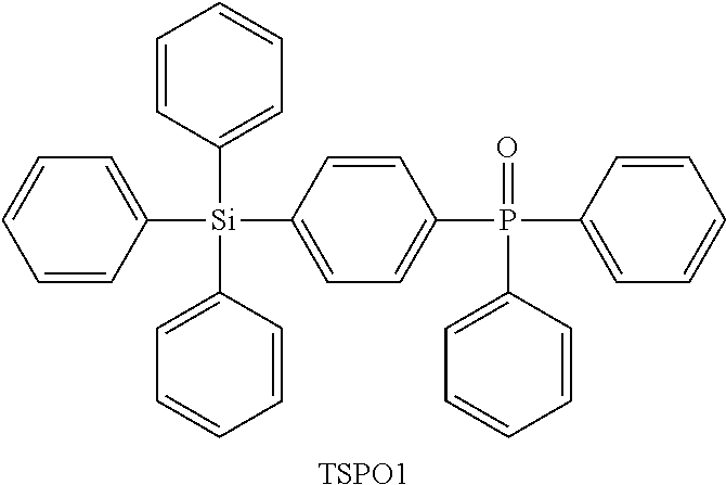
C1=CC([Si](C2=CC=CC=C2)(C2=CC=CC=C2)C2=CC=C(P(=O)(C3=CC=CC=C3)C3=CC=CC=C3)C=C2)=CC=C1.[TSPO1]
